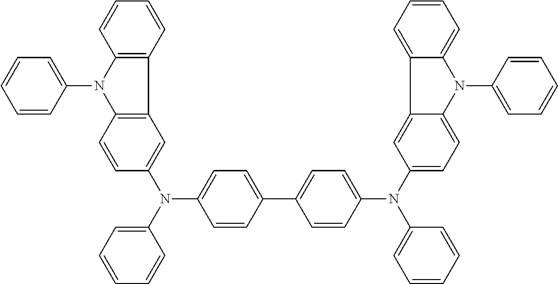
C1(C2=CC=C(N(C3=CC=C4C(=C3)C3=CC=CC=C3N4C3=CC=CC=C3)C3=CC=CC=C3)C=C2)=CC=C(N(C2=CC=CC=C2)C2=CC3=C(C=C2)N(C2=CC=CC=C2)C2=C3C=CC=C2)C=C1
